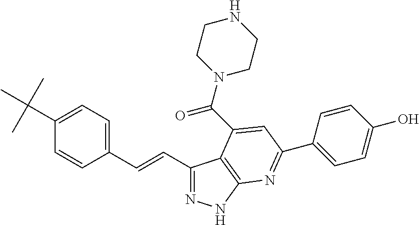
C1(C=CC2=CC=C(C(C)(C)C)C=C2)=NNC2=C1C(C(N1CCNCC1)=O)=CC(C1=CC=C(O)C=C1)=N2
